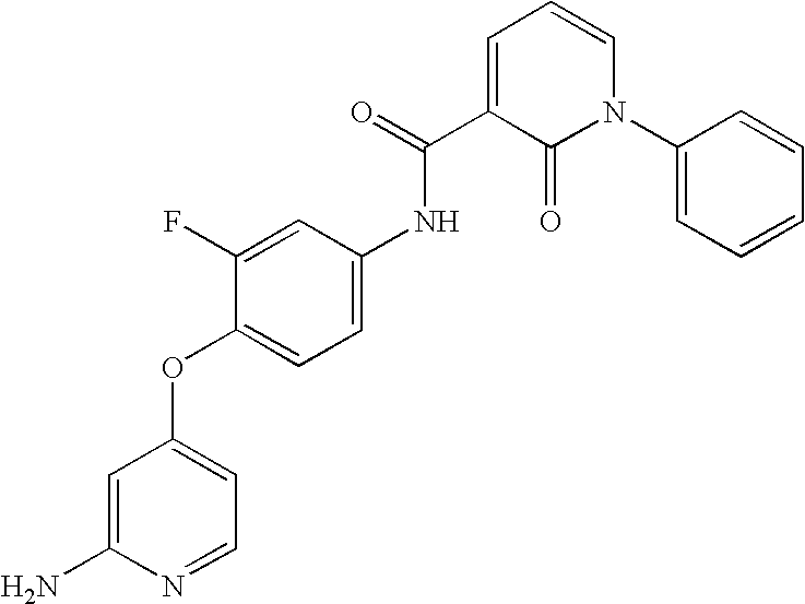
C1(F)=CC(NC(=O)C2=CC=CN(C3=CC=CC=C3)C2=O)=CC=C1OC1=CC=NC(N)=C1
